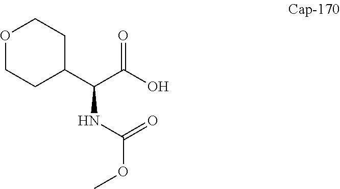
O1CCC(C(C(O)=O)NC(OC)=O)CC1
